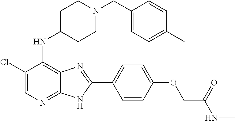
C1(Cl)=CN=C2C(=C1NC1CCN(CC3=CC=C(C)C=C3)CC1)N=C(C1=CC=C(OCC(NC)=O)C=C1)N2
